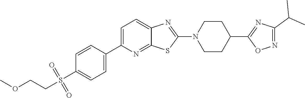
C1=C(C2=CC=C(S(CCOC)(=O)=O)C=C2)N=C2C(=C1)N=C(N1CCC(C3=NC(C(C)C)=NO3)CC1)S2
